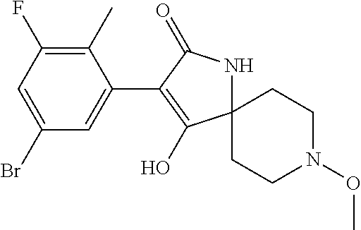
C1(C)=C(F)C=C(Br)C=C1C1=C(O)C2(NC1=O)CCN(OC)CC2
